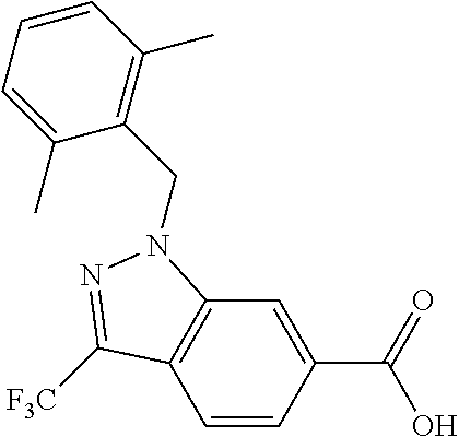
C1=CC(C(=O)O)=CC2=C1C([F3C])=NN2CC1=C(C)C=CC=C1C
